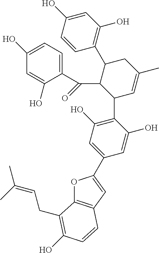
O1C2=C(C=C1C1=CC(O)=C(C3C=C(C)CC(C4=C(O)C=C(O)C=C4)C3C(C3=CC=C(O)C=C3O)=O)C(O)=C1)C=CC(O)=C2CC=C(C)C
